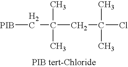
[PIB]CC(C)(C)CC(Cl)(C)C
